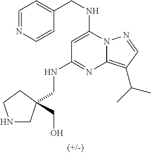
C(NC1=CC(NCC2(CO)CNCC2)=NC2=C(C(C)C)C=NN12)C1=CC=NC=C1
